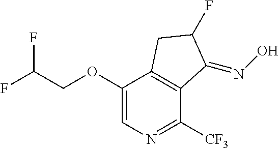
C1(OCC(F)F)=CN=C([CF3])C2=C1CC(F)C2=NO
